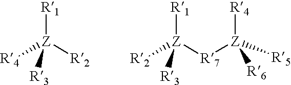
[R1][Z]([R2])([R4])[R3].[R1][Z]([R7][Z]([R4])([R5])[R6])([R2])[R3]
